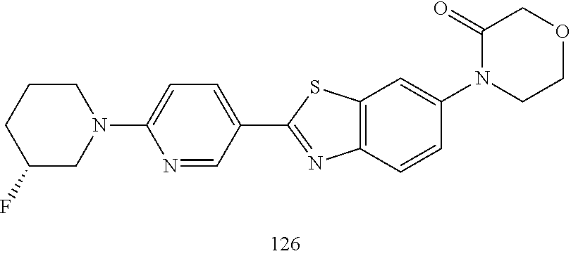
C1=CC2=C(C=C1N1C(=O)COCC1)SC(C1=CC=C(N3CCCC(F)C3)N=C1)=N2
